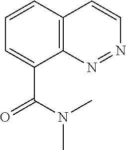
C1=CC2=C(C(C(N(C)C)=O)=C1)N=NC=C2
